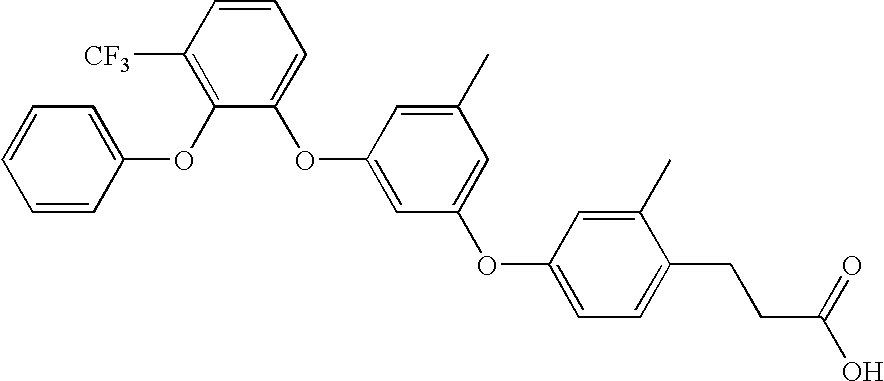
C1(OC2=CC=CC=C2)=C([CF3])C=CC=C1OC1=CC(OC2=CC=C(CCC(O)=O)C(C)=C2)=CC(C)=C1
